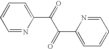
C1=NC(C(=O)C(C2=CC=CC=N2)=O)=CC=C1
